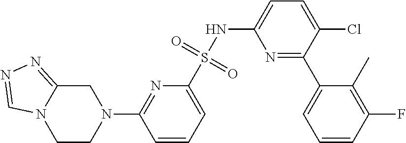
N1=C(C2=CC=CC(F)=C2C)C(Cl)=CC=C1NS(C1=CC=CC(N2CC3=NN=CN3CC2)=N1)(=O)=O
